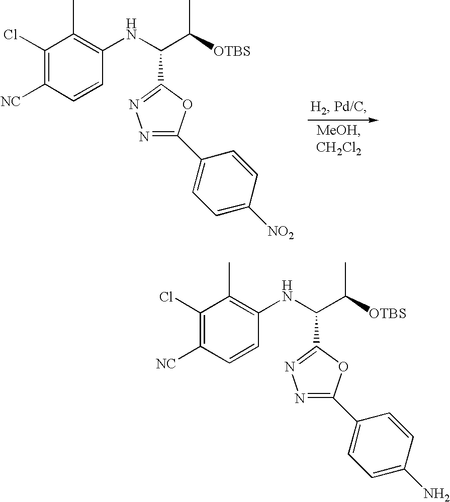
C1(Cl)=C([NC])C=CC(NC(C([OTBS])C)C2=NN=C(C3=CC=C([NO2])C=C3)O2)=C1C.C1(Cl)=C([NC])C=CC(NC(C([OTBS])C)C2=NN=C(C3=CC=C(N)C=C3)O2)=C1C
